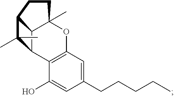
C12=C(C=C(CCCCC)C=C1O)OC1(C)C3C2C(C)(C)C3CC1
